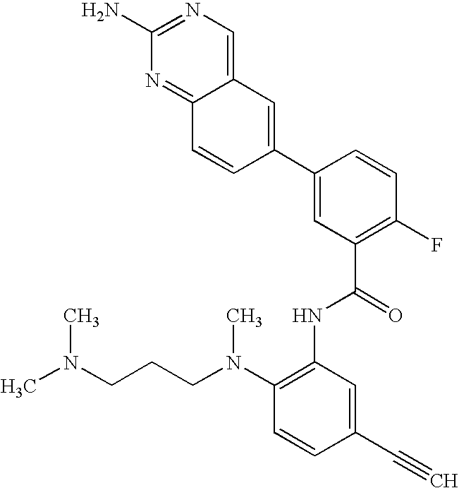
C12=CN=C(N)N=C1C=CC(C1=CC(C(NC3=C(N(CCCN(C)C)C)C=CC(C#C)=C3)=O)=C(F)C=C1)=C2
